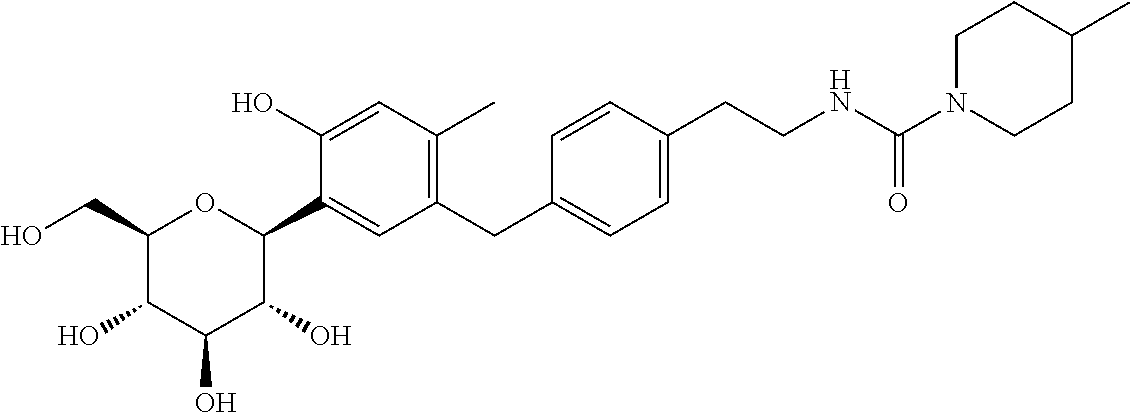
C1(CO)C(O)C(O)C(O)C(C2=CC(CC3=CC=C(CCNC(N4CCC(C)CC4)=O)C=C3)=C(C)C=C2O)O1
